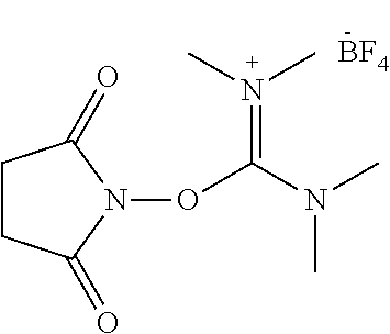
C1CC(=O)N(OC(=N(C)C)N(C)C)C1=O.[BF4]
